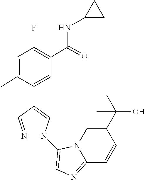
N12C(=NC=C1N1C=C(C3=CC(C(NC4CC4)=O)=C(F)C=C3C)C=N1)C=CC(C(O)(C)C)=C2
